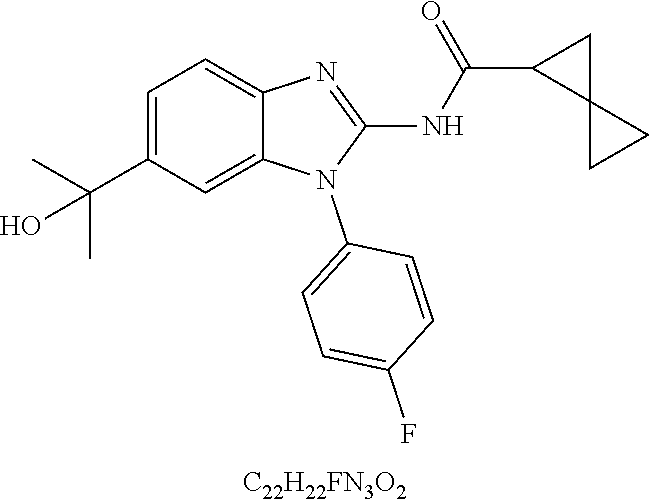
C1=C(C(C)(C)O)C=C2C(=C1)N=C(NC(C1C3(C1)CC3)=O)N2C1=CC=C(F)C=C1.[C22H22FN3O2]
